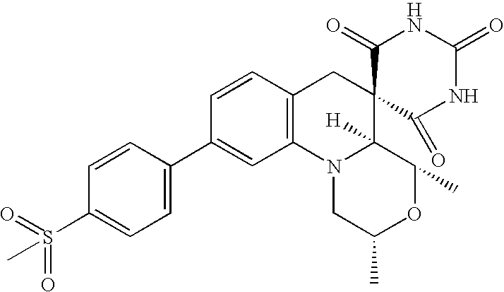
C1(S(=O)(=O)C)=CC=C(C2=CC3=C(C=C2)CC2(C4([H])N3CC(C)OC4C)C(=O)NC(=O)NC2=O)C=C1
